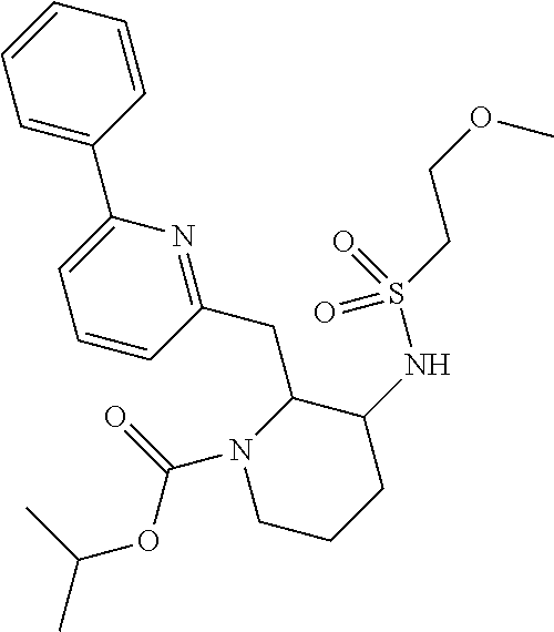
C1CCC(NS(CCOC)(=O)=O)C(CC2=NC(C3=CC=CC=C3)=CC=C2)N1C(=O)OC(C)C
